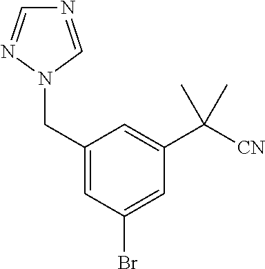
C1(CN2C=NC=N2)=CC(Br)=CC(C([CN])(C)C)=C1
